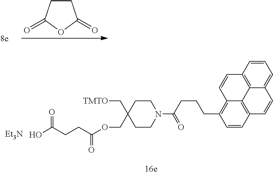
C1CC(=O)OC1=O.[Et3N].C1CC(COC(CCC(O)=O)=O)(C[TMTO])CCN1C(CCCC1=C2C3=C(C=C1)C=CC1=CC=CC(=C31)C=C2)=O
